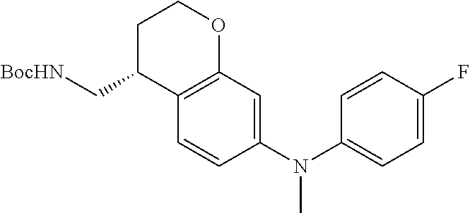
C1=CC(N(C2=CC=C(F)C=C2)C)=CC2=C1C(C[BocHN])CCO2
